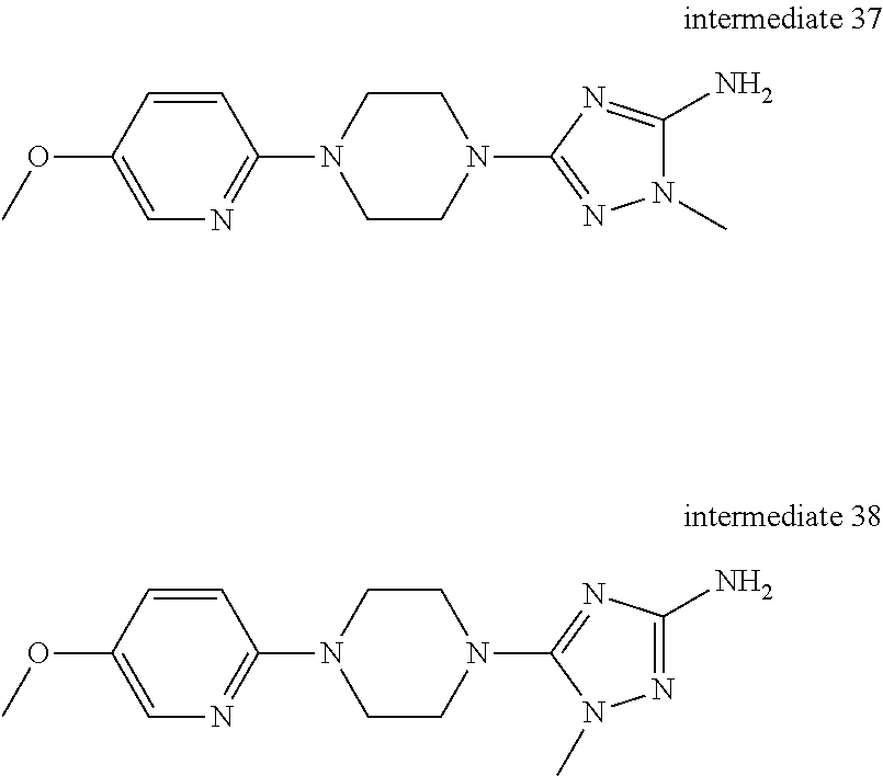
C1=CC(OC)=CN=C1N1CCN(C2=NN(C)C(N)=N2)CC1.C1=CC(OC)=CN=C1N1CCN(C2=NC(N)=NN2C)CC1
